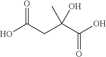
OC(C(CC(O)=O)(O)C)=O
